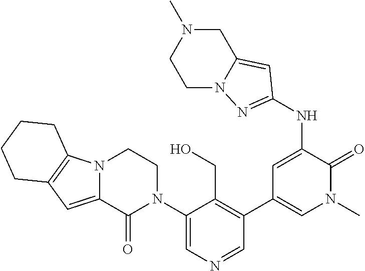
C1(N2CCN3C(=CC4=C3CCCC4)C2=O)=CN=CC(C2=CN(C)C(=O)C(NC3=NN4C(=C3)CN(C)CC4)=C2)=C1CO
